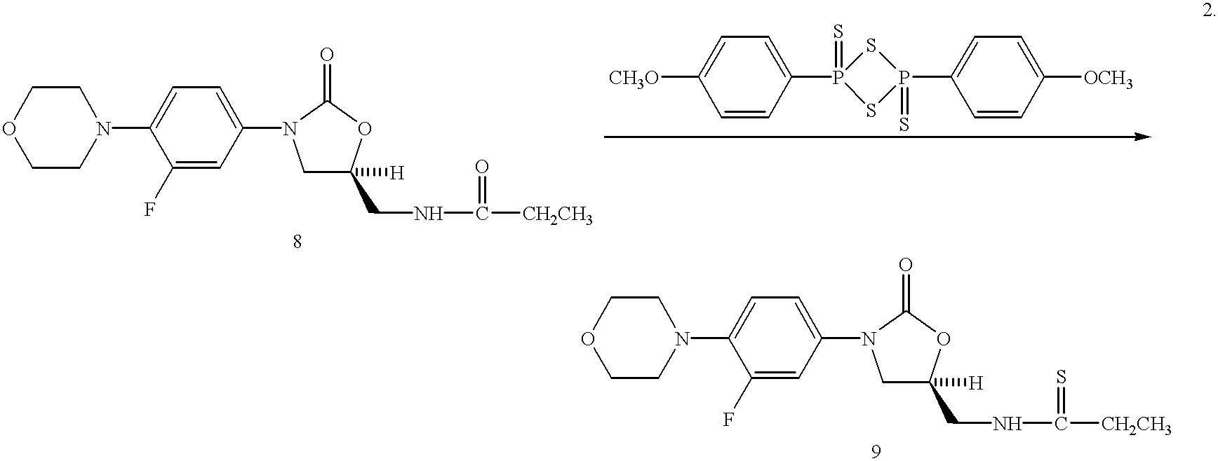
C1CN(C2=CC=C(N3CC([H])(CNC([CH2CH3])=O)OC3=O)C=C2F)CCO1.[CH3O]C1=CC=C(P2(=S)SP(C3=CC=C([OCH3])C=C3)(=S)S2)C=C1.C1CN(C2=CC=C(N3CC([H])(CNC([CH2CH3])=S)OC3=O)C=C2F)CCO1
